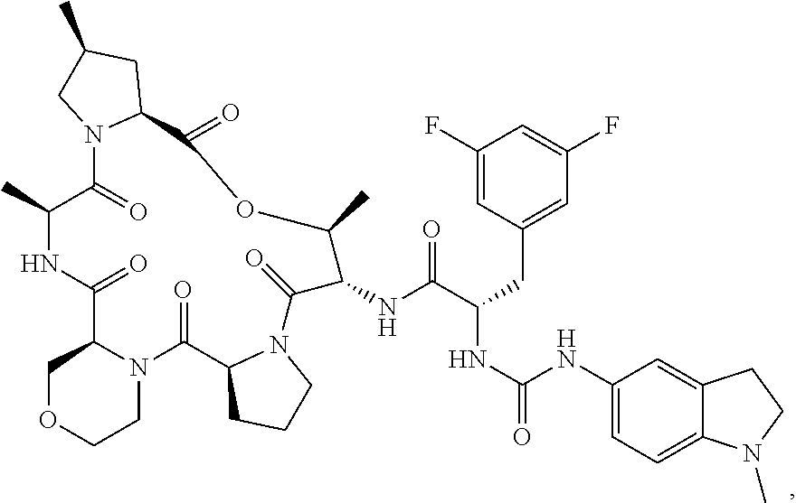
N12C(C(=O)NC(C)C(=O)N3C(C(=O)OC(C)C(NC(C(NC(NC4=CC=C5C(=C4)CCN5C)=O)CC4=CC(F)=CC(F)=C4)=O)C(=O)N4C(C1=O)CCC4)CC(C)C3)COCC2
